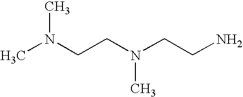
CN(CCN(CCN)C)C
